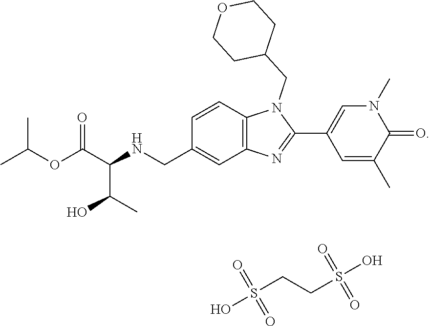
C1=CC2=C(C=C1CNC(C(OC(C)C)=O)C(C)O)N=C(C1=CN(C)C(=O)C(C)=C1)N2CC1CCOCC1.S(CCS(O)(=O)=O)(O)(=O)=O
